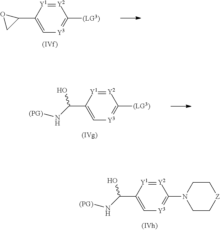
[Y2]1=[Y1]C(C2OC2)=C[Y3]=C1[(LG3)].[Y2]1=[Y1]C(C(O)N[(PG)])=C[Y3]=C1[(LG3)].[Y2]1=[Y1]C(C(O)N[(PG)])=C[Y3]=C1N1CC[Z]CC1
